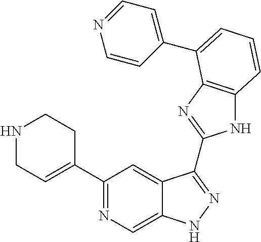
C1(C2=NC=C3C(=C2)C(C2=NC4=C(N2)C=CC=C4C2=CC=NC=C2)=NN3)=CCNCC1
